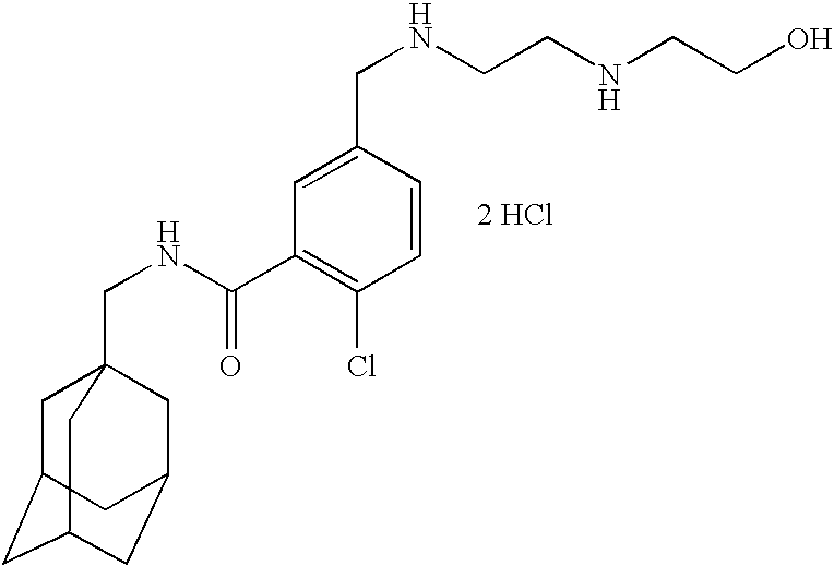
C1C2CC3CC(CC1(CNC(=O)C1=C(Cl)C=CC(CNCCNCCO)=C1)C3)C2.[2 HCl]
